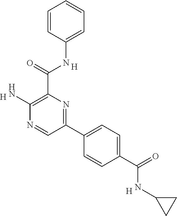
C1=C(NC(C2=C(N)N=CC(C3=CC=C(C(=O)NC4CC4)C=C3)=N2)=O)C=CC=C1.[H].[H].[H]
